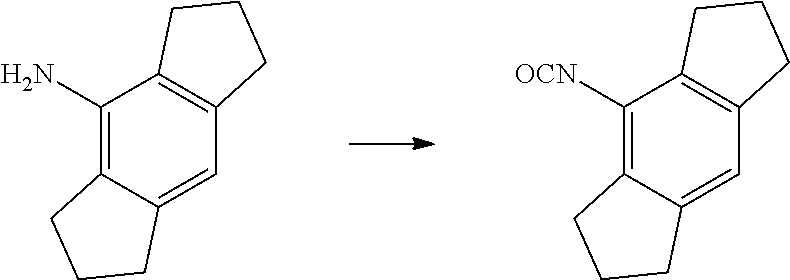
C1(N)=C2C(=CC3=C1CCC3)CCC2.C1([OCN])=C2C(=CC3=C1CCC3)CCC2
